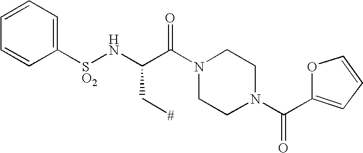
C1=CC=C([SO2]NC(C(N2CCN(C(C3=CC=CO3)=O)CC2)=O)C[#])C=C1
